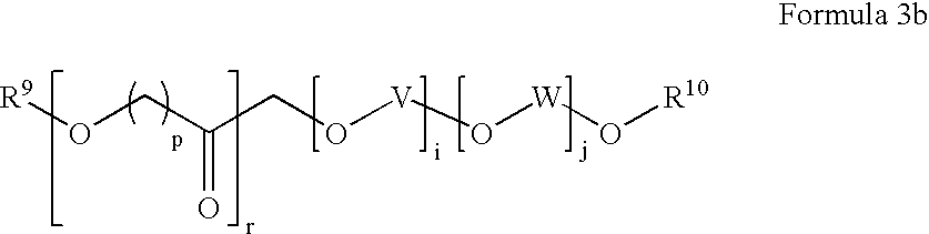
C(O[V]O[W]O[R10])C(CO[R9])=O
